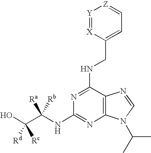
OC(C(NC1=NC2=C(C(NCC3=CC=[Z][Y]=[X]3)=N1)N=CN2C(C)C)([Ra])[Rb])([Rc])[Rd]
